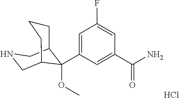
Cl.C1(C(N)=O)=CC(C2(OC)C3CCCC2CNC3)=CC(F)=C1
